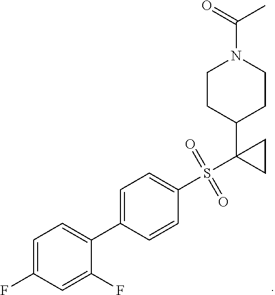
C1=C(F)C=C(F)C(C2=CC=C(S(=O)(=O)C3(C4CCN(C(=O)C)CC4)CC3)C=C2)=C1
